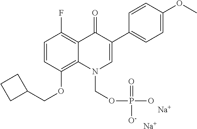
C1=CC(OCC2CCC2)=C2C(=C1F)C(=O)C(C1=CC=C(OC)C=C1)=CN2COP(O)(=O)[O-].[Na].[Na]
